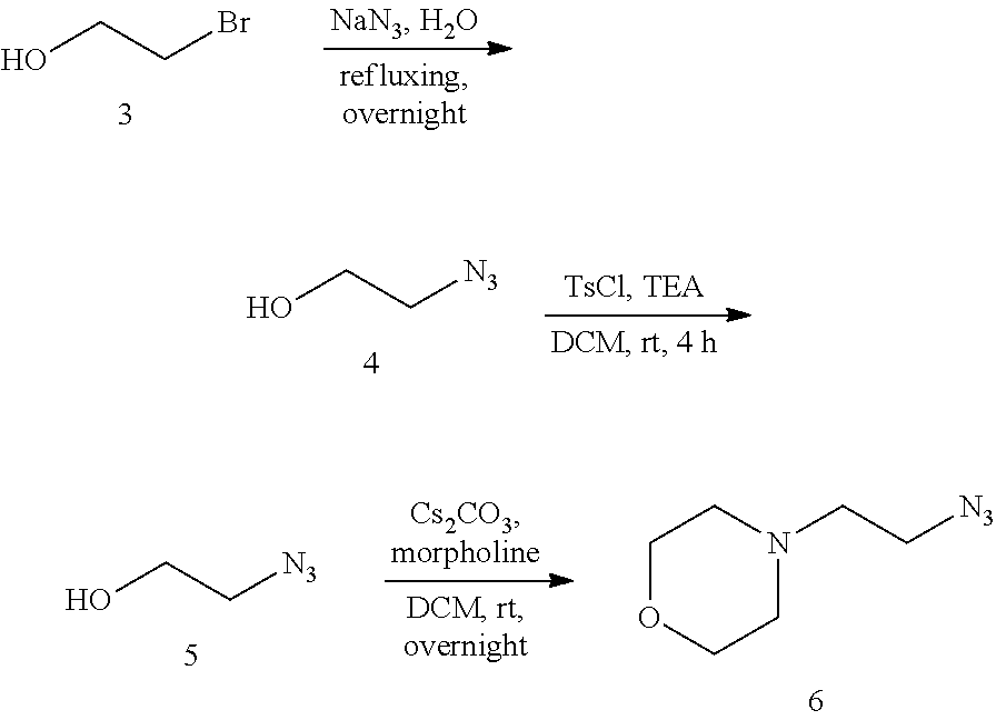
OCCBr.OCC[N3].OCC[N3].C1OCCN(CC[N3])C1
